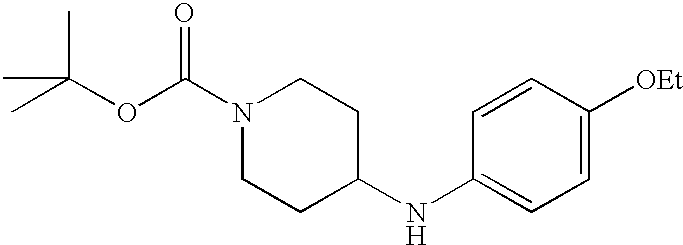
O(C(N1CCC(NC2=CC=C([OEt])C=C2)CC1)=O)C(C)(C)C
